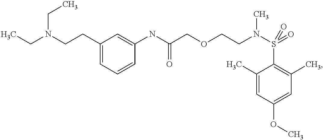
O(CCN(S(C1=C(C)C=C(OC)C=C1C)(=O)=O)C)CC(NC1=CC(CCN(CC)CC)=CC=C1)=O
